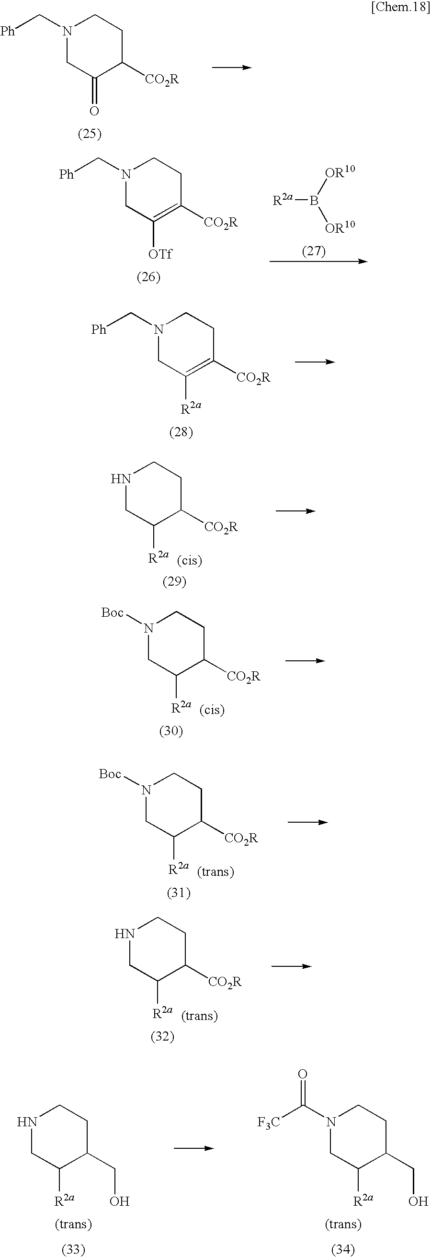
[Ph]CN1CC(=O)C([CO2R])CC1.[Ph]CN1CC([OTf])=C([CO2R])CC1.[R2a]B([OR10])[OR10].[Ph]CN1CC([R2a])=C([CO2R])CC1.N1CC([R2a])C([CO2R])CC1.[Boc]N1CC([R2a])C([CO2R])CC1.[Boc]N1CC([R2a])C([CO2R])CC1.N1CC([R2a])C([CO2R])CC1.N1CC([R2a])C(CO)CC1.N1(C(=O)[F3C])CC([R2a])C(CO)CC1
